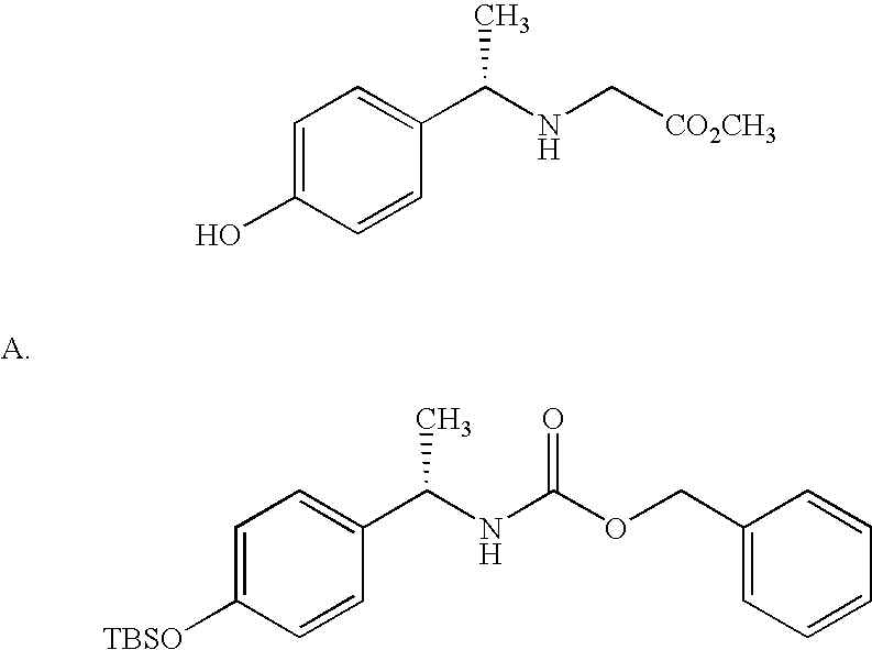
C1=C([TBSO])C=CC(C(NC(OCC2=CC=CC=C2)=O)C)=C1.C1=C(O)C=CC(C(NC[CO2CH3])C)=C1
